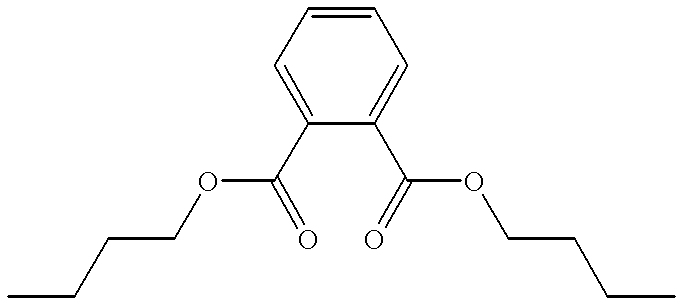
C1=C(C(OCCCC)=O)C(C(OCCCC)=O)=CC=C1
